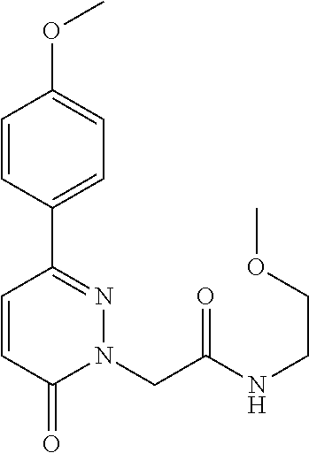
C1=CC(C2=NN(CC(NCCOC)=O)C(=O)C=C2)=CC=C1OC
